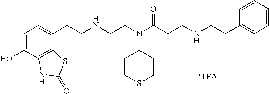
C1=C(O)C2=C(C(CCNCCN(C(CCNCCC3=CC=CC=C3)=O)C3CCSCC3)=C1)SC(=O)N2
